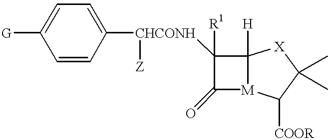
C1=C([G])C=CC([CHCONH]([Z])C2([R1])C(=O)[M]3C2([H])[X]C(C)(C)C3[COOR])=C1
